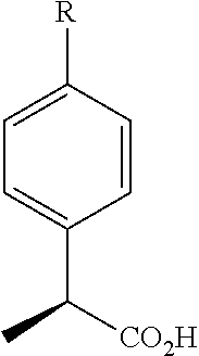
C1=C([R])C=CC(C(C)[CO2H])=C1
